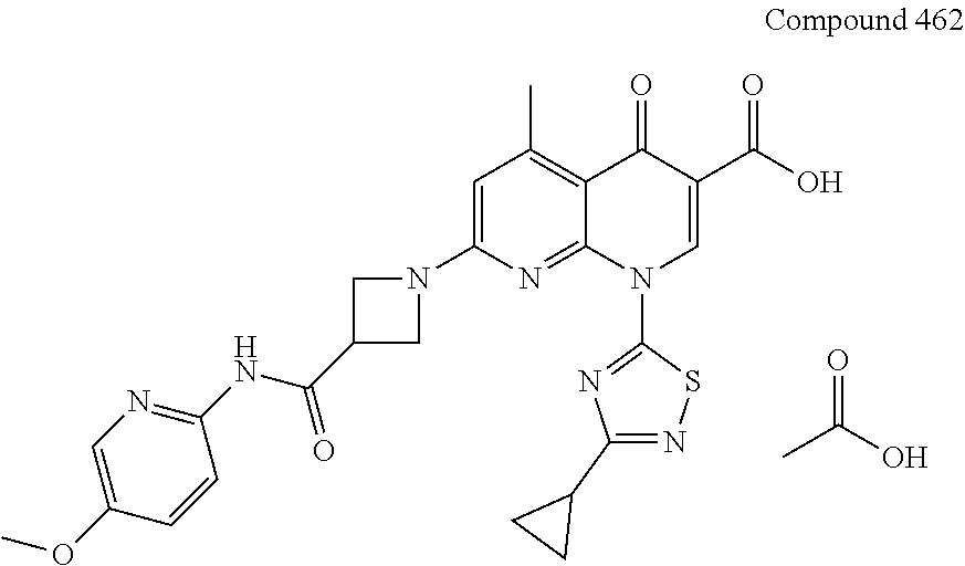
CC(O)=O.C1=C(N2CC(C(NC3=NC=C(OC)C=C3)=O)C2)N=C2C(=C1C)C(=O)C(C(O)=O)=CN2C1=NC(C2CC2)=NS1
